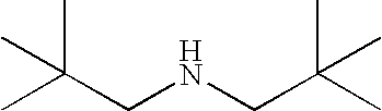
CC(C)(CNCC(C)(C)C)C
